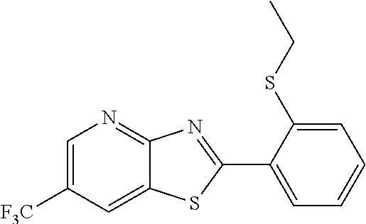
C1=C([F3C])C=C2C(=N1)N=C(C1=CC=CC=C1SCC)S2
